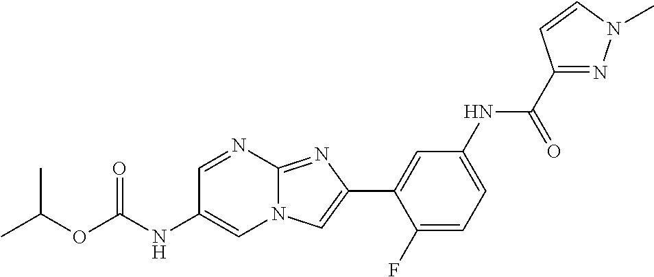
C1=NC2=NC(C3=CC(NC(C4=NN(C)C=C4)=O)=CC=C3F)=CN2C=C1NC(OC(C)C)=O
